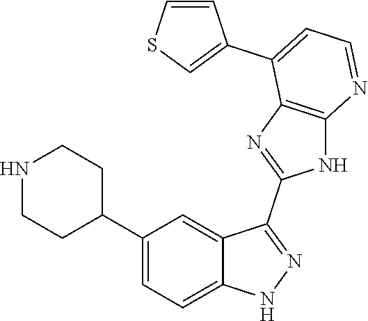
C1(C2=CC=C3C(=C2)C(C2=NC4=C(N2)N=CC=C4C2=CSC=C2)=NN3)CCNCC1
